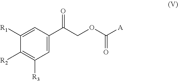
C1=C(C(COC([A])=O)=O)C=C([R1])C([R2])=C1[R3]
